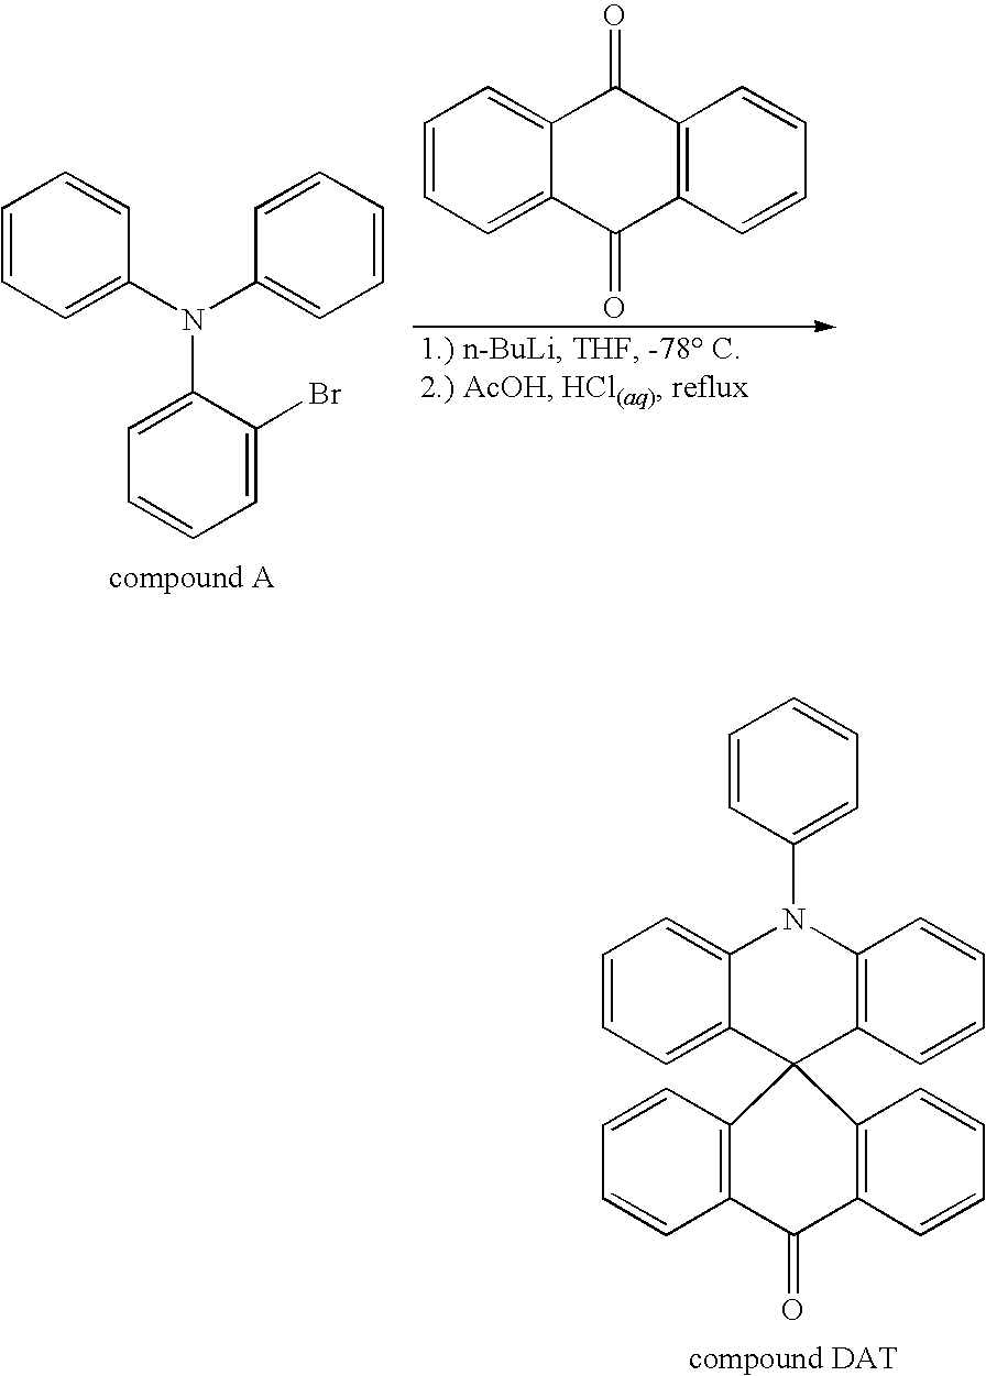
C1=CC(N2C3=CC=CC=C3C3(C4=C2C=CC=C4)C2=C(C(=O)C4=C3C=CC=C4)C=CC=C2)=CC=C1.C1=CC=C2C(=C1)C(=O)C1=C(C2=O)C=CC=C1.C1=CC=C(N(C2=CC=CC=C2)C2=CC=CC=C2Br)C=C1
